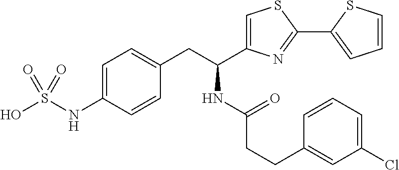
C1=C(NS(O)(=O)=O)C=CC(CC(C2=CSC(C3=CC=CS3)=N2)NC(CCC2=CC(Cl)=CC=C2)=O)=C1
